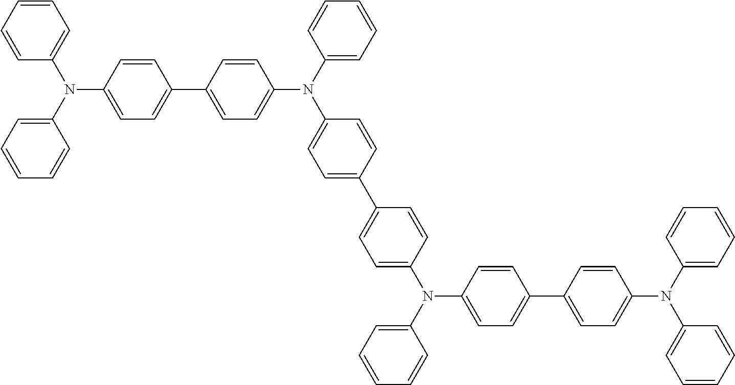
C1=CC=CC(N(C2=CC=CC=C2)C2=CC=C(C3=CC=C(N(C4=CC=CC=C4)C4=CC=C(C5=CC=C(N(C6=CC=CC=C6)C6=CC=C(C7=CC=C(N(C8=CC=CC=C8)C8=CC=CC=C8)C=C7)C=C6)C=C5)C=C4)C=C3)C=C2)=C1
